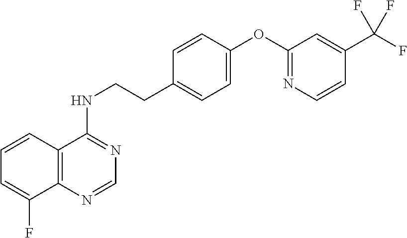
C12=C(N=CN=C1NCCC1=CC=C(OC3=NC=CC(C(F)(F)F)=C3)C=C1)C(F)=CC=C2
